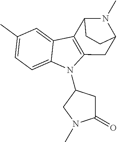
C1(C)=CC=C2C(=C1)C1=C(N2C2CC(=O)N(C)C2)CC2N(C)C1CC2
